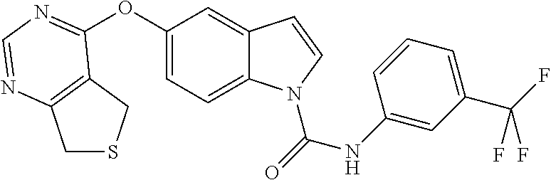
C1SCC2=C1N=CN=C2OC1=CC=C2C(=C1)C=CN2C(=O)NC1=CC(C(F)(F)F)=CC=C1
